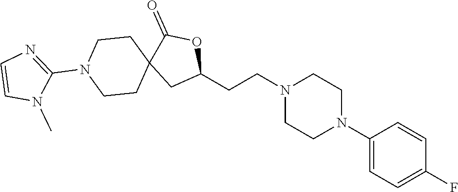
C1(N2CCN(CCC3OC(=O)C4(C3)CCN(C3=NC=CN3C)CC4)CC2)=CC=C(F)C=C1
